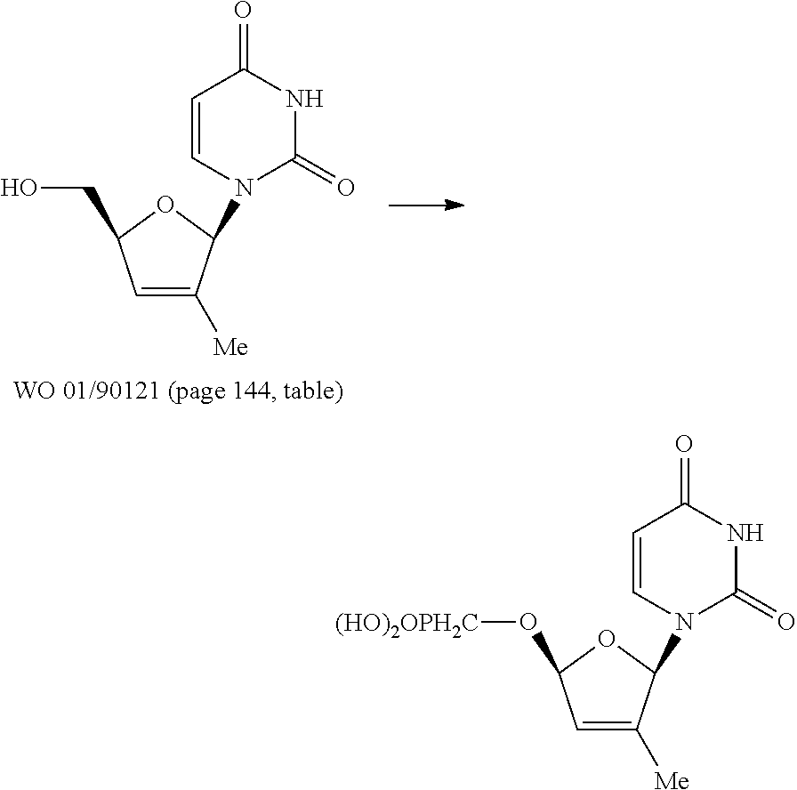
C1=C([Me])C(N2C=CC(=O)NC2=O)OC1O[(HO)2OPH2C].C1=C([Me])C(N2C=CC(=O)NC2=O)OC1CO
